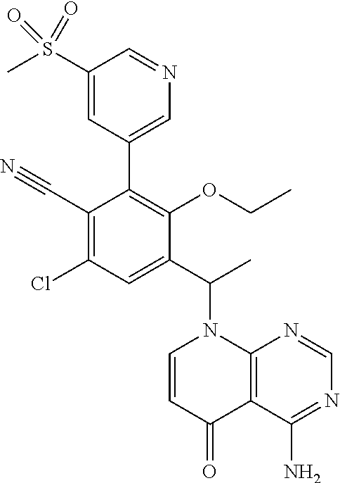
C1(S(C)(=O)=O)=CC(C2=C(OCC)C(C(C)N3C4=C(C(N)=NC=N4)C(=O)C=C3)=CC(Cl)=C2C#N)=CN=C1
